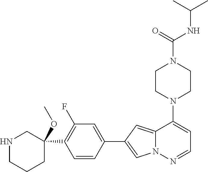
N1(C2=CC=NN3C2=CC(C2=CC(F)=C(C4(OC)CNCCC4)C=C2)=C3)CCN(C(NC(C)C)=O)CC1
